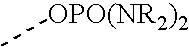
C[OPO(NR2)2]
